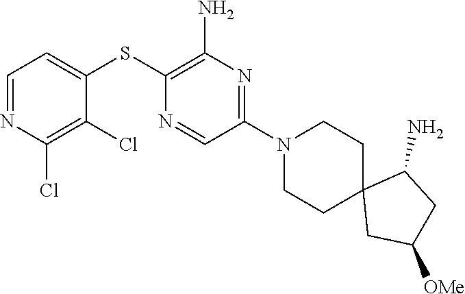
S(C1=C(N)N=C(N2CCC3(CC2)CC([OMe])CC3N)C=N1)C1=CC=NC(Cl)=C1Cl
